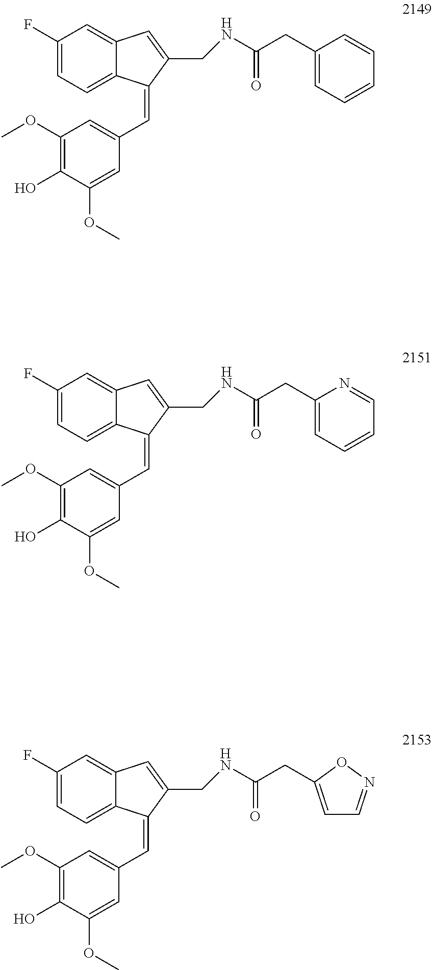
C1(F)=CC=C2C(=C1)C=C(CNC(CC1=CC=CC=N1)=O)C2=CC1=CC(OC)=C(O)C(OC)=C1.C1(F)=CC=C2C(=C1)C=C(CNC(CC1=CC=NO1)=O)C2=CC1=CC(OC)=C(O)C(OC)=C1.C1(F)=CC=C2C(=C1)C=C(CNC(CC1=CC=CC=C1)=O)C2=CC1=CC(OC)=C(O)C(OC)=C1
